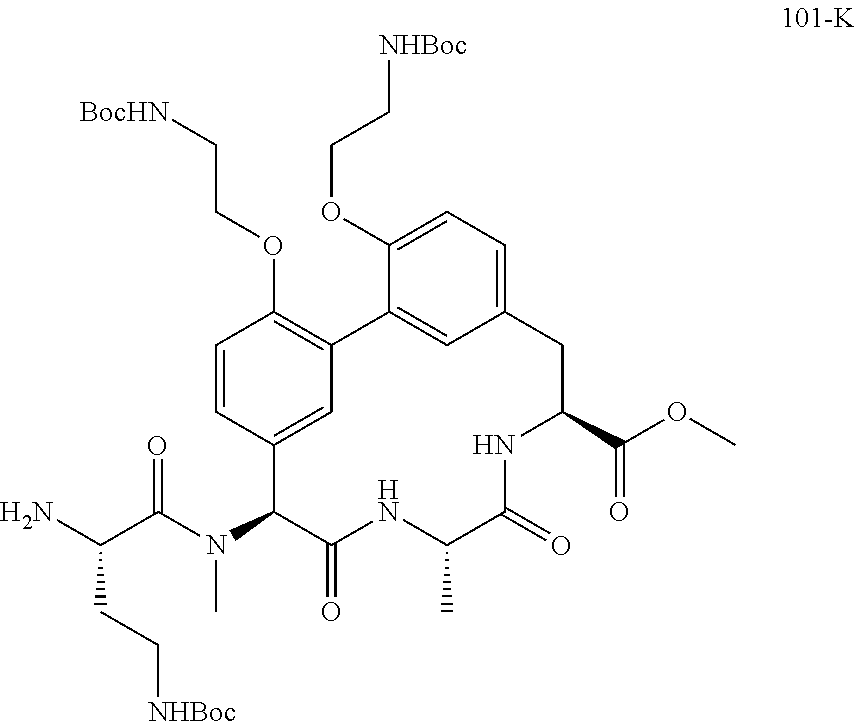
C1=CC2=CC(=C1OCC[BocHN])C1=CC(=CC=C1OCC[NHBoc])CC(C(=O)OC)NC(=O)C(C)NC(=O)C2N(C(C(N)CC[NHBoc])=O)C
